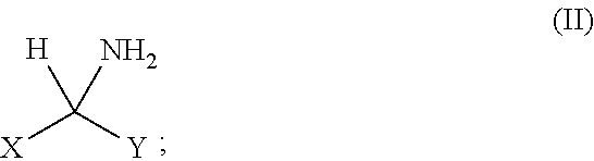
[X]C([Y])([H])N
